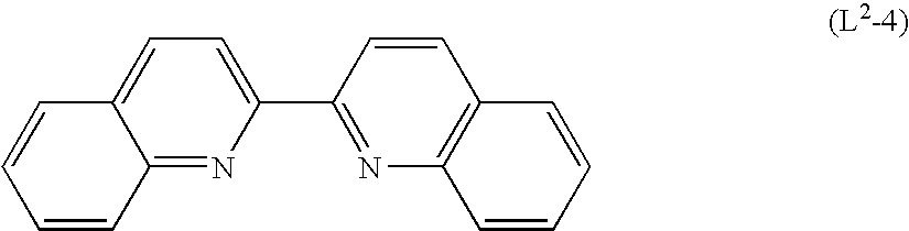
C12=NC(C3=NC4=C(C=C3)C=CC=C4)=CC=C1C=CC=C2
